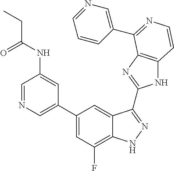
C1(C2=CN=CC(NC(=O)CC)=C2)=CC(F)=C2C(=C1)C(C1=NC3=C(N1)C=CN=C3C1=CN=CC=C1)=NN2
